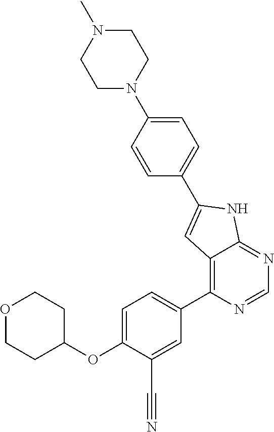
O1CCC(OC2=CC=C(C3=C4C(=NC=N3)NC(C3=CC=C(N5CCN(C)CC5)C=C3)=C4)C=C2C#N)CC1
